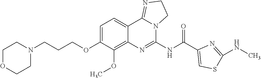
C(COC1=CC=C2C(=C1OC)N=C(NC(C1=CSC(NC)=N1)=O)N1C2=NCC1)CN1CCOCC1
